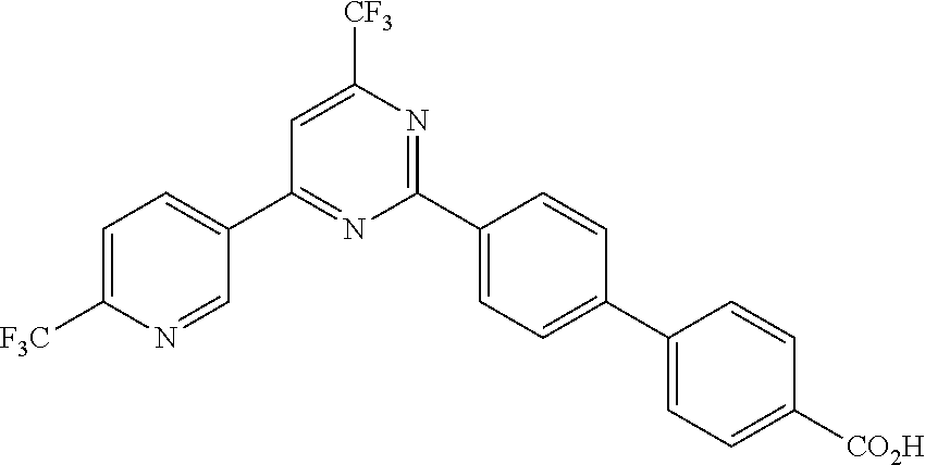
C1(C2=CC=C([F3C])N=C2)=NC(C2=CC=C(C3=CC=C([CO2H])C=C3)C=C2)=NC([CF3])=C1
